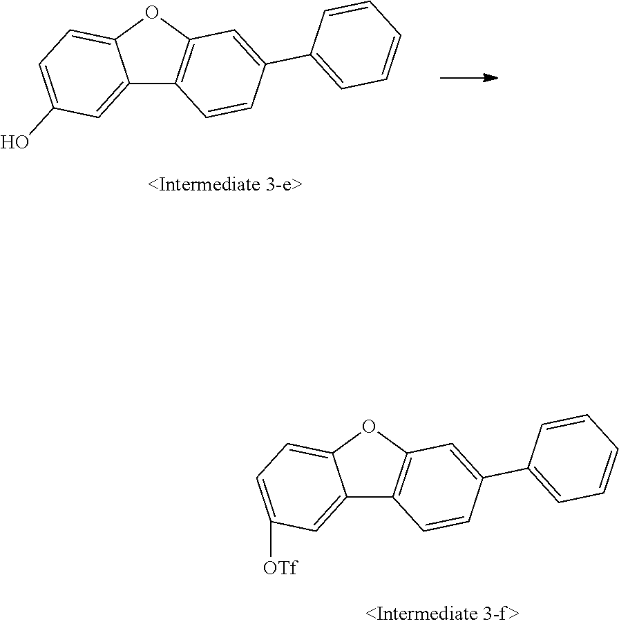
C12=CC([OTf])=CC=C1OC1=C2C=CC(C2=CC=CC=C2)=C1.C12=CC(O)=CC=C1OC1=C2C=CC(C2=CC=CC=C2)=C1
